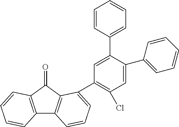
C12=C(C(=O)C3=C1C=CC=C3C1=C(Cl)C=C(C3=CC=CC=C3)C(C3=CC=CC=C3)=C1)C=CC=C2
